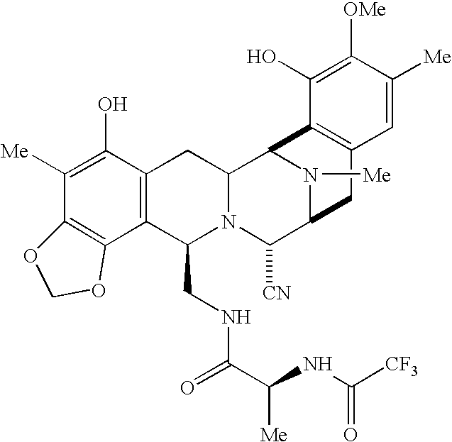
C1([Me])=C(O)C2=C(C(CNC(=O)C(NC([CF3])=O)[Me])N3C(C2)C2N([Me])C(C3[CN])CC3=C2C(O)=C([OMe])C([Me])=C3)C2=C1OCO2
